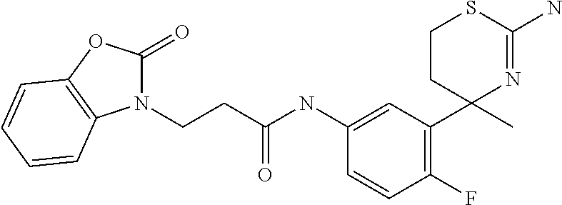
C(NC1=CC(C2(C)N=C(N)SCC2)=C(F)C=C1)(=O)CCN1C(=O)OC2=C1C=CC=C2
